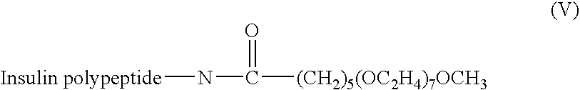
N([Insulin polypeptide])C(=O)[(CH2)5(OC2H4)7OCH3]
